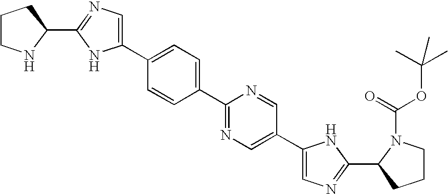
C1(C2=CN=C(C3=CC=C(C4=CN=C(C5NCCC5)N4)C=C3)N=C2)=CN=C(C2CCCN2C(OC(C)(C)C)=O)N1
